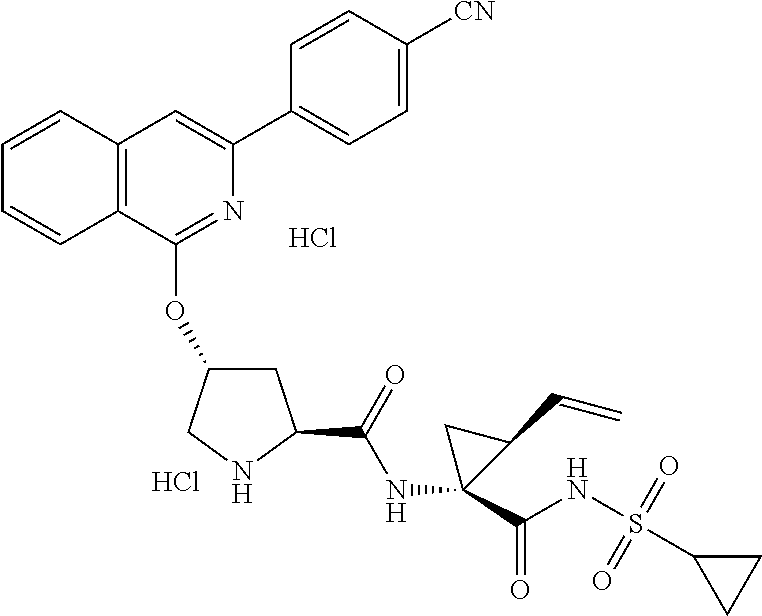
Cl.N1C(C(=O)NC2(C(NS(C3CC3)(=O)=O)=O)C(C=C)C2)CC(OC2=NC(C3=CC=C([CN])C=C3)=CC3=C2C=CC=C3)C1.Cl
